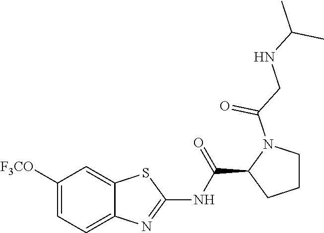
C1([F3CO])=CC=C2C(=C1)SC(NC(C1CCCN1C(=O)CNC(C)C)=O)=N2
